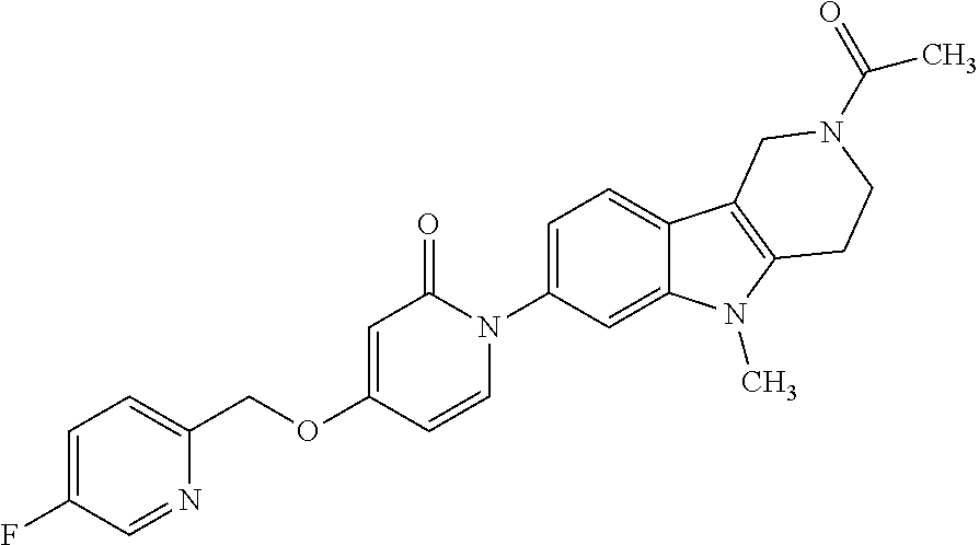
C1=C(F)C=NC(COC2=CC(=O)N(C3=CC=C4C(=C3)N(C)C3=C4CN(C(C)=O)CC3)C=C2)=C1
